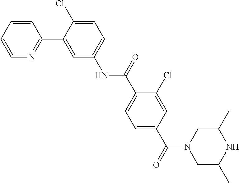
C1=CN=C(C2=CC(NC(C3=CC=C(C(N4CC(C)NC(C)C4)=O)C=C3Cl)=O)=CC=C2Cl)C=C1
